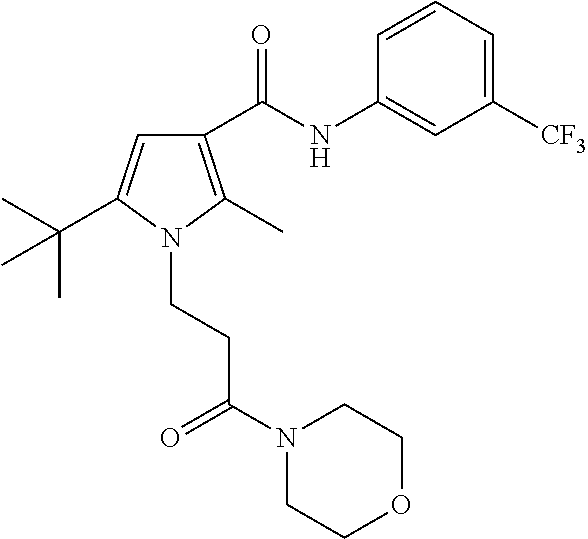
C1([CF3])=CC=CC(NC(C2=C(C)N(CCC(N3CCOCC3)=O)C(C(C)(C)C)=C2)=O)=C1
